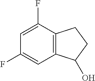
C12=C(C(F)=CC(F)=C1)CCC2O
